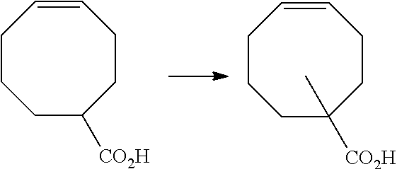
C1CCC([CO2H])CCC=C1.C1CCC(C)([CO2H])CCC=C1
